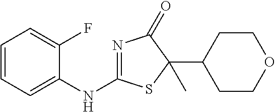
C1=CC=C(NC2=NC(=O)C(C3CCOCC3)(C)S2)C(F)=C1
